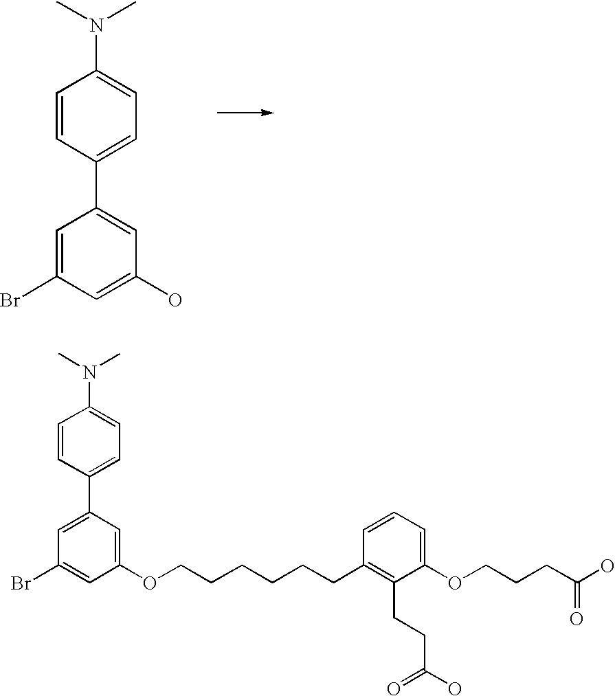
C1=C(Br)C=C(O)C=C1C1=CC=C(N(C)C)C=C1.C1=C(C2=CC=C(N(C)C)C=C2)C=C(OCCCCCCC2=C(CCC(O)=O)C(OCCCC(O)=O)=CC=C2)C=C1Br
